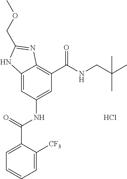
C12=CC(NC(C3=CC=CC=C3[CF3])=O)=CC(C(NCC(C)(C)C)=O)=C1N=C(COC)N2.Cl
